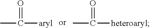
CC([aryl])=O.CC([heteroaryl])=O
